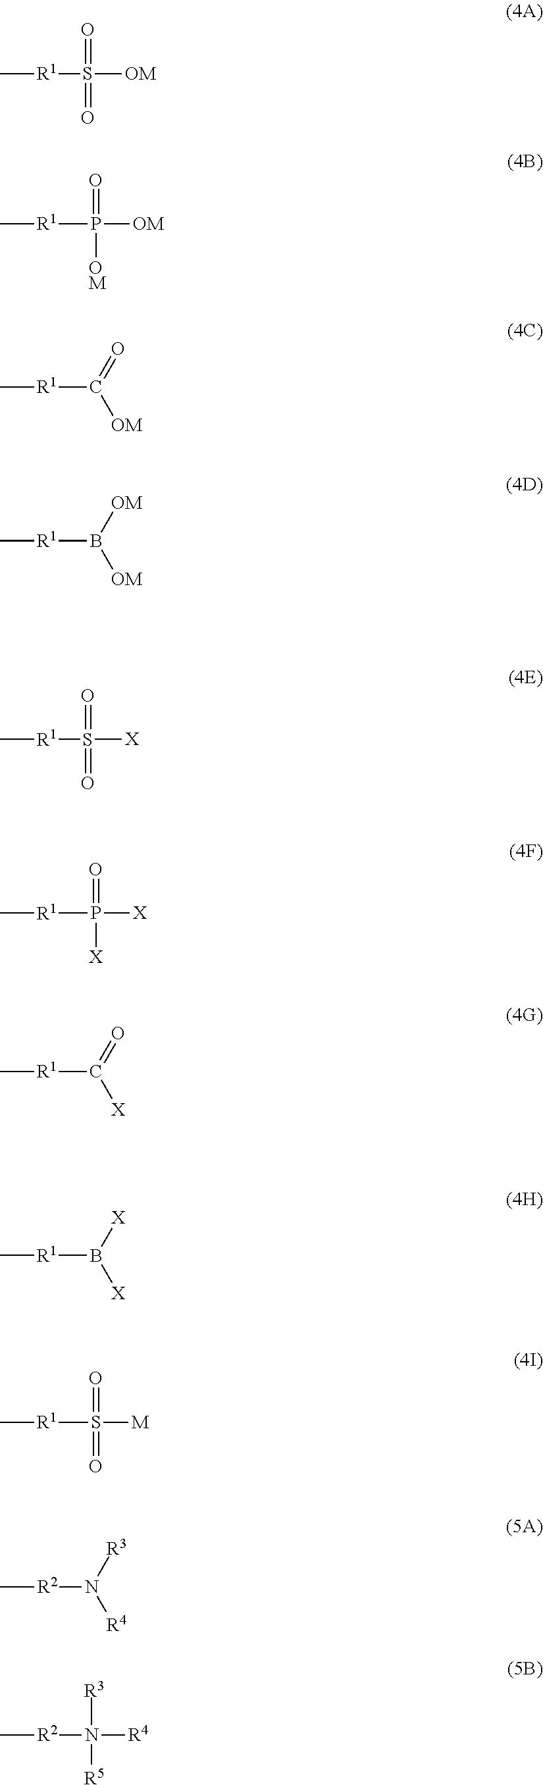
C[R1]S([OM])(=O)=O.C[R1]P([OM])(=O)[OM].C[R1]B([OM])[OM].C[R1]C(=O)[X].C[R1]B([X])[X].C[R1]S([M])(=O)=O.C[R1]C(=O)[OM].C[R1]S([X])(=O)=O.C[R1]P([X])(=O)[X].[R2](N([R3])[R4])C.[R2](N([R3])([R5])[R4])C
